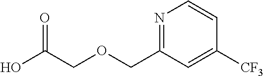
N1=C(COCC(O)=O)C=C([CF3])C=C1
